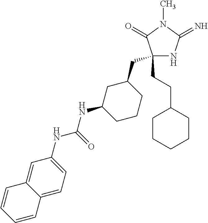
C1(CCC2CCCCC2)(CC2CC(NC(=O)NC3=CC=C4C(=C3)C=CC=C4)CCC2)NC(=N)N(C)C1=O
